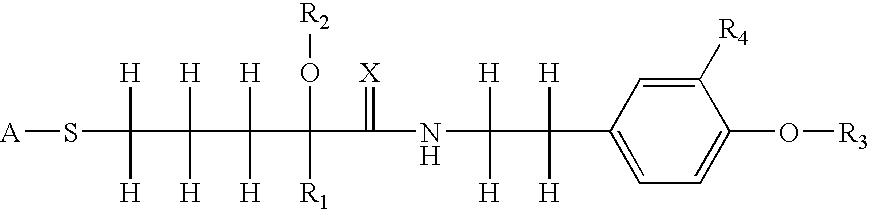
C1=C(C([H])([H])C([H])([H])NC(=[X])C(O[R2])(C([H])([H])C(C([H])(S[A])[H])([H])[H])[R1])C=C([R4])C(O[R3])=C1
